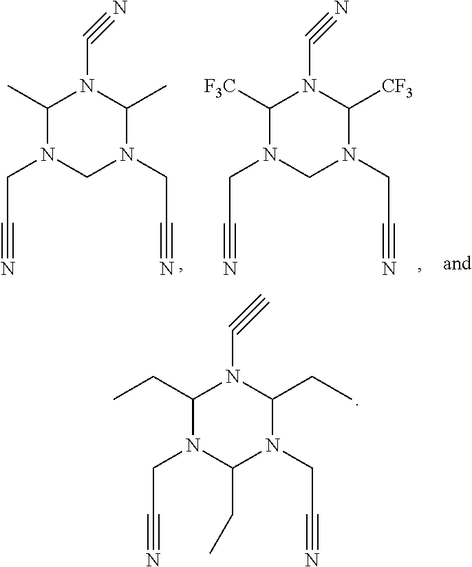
C1(CC)N(CC#N)C(CC)N(CC#N)C(CC)N1C#C.C1([F3C])N(CC#N)CN(CC#N)C([CF3])N1C#N.C1(C)N(CC#N)CN(CC#N)C(C)N1C#N
